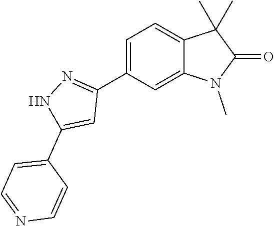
C1=C(C2=NNC(C3=CC=NC=C3)=C2)C=C2C(=C1)C(C)(C)C(=O)N2C
